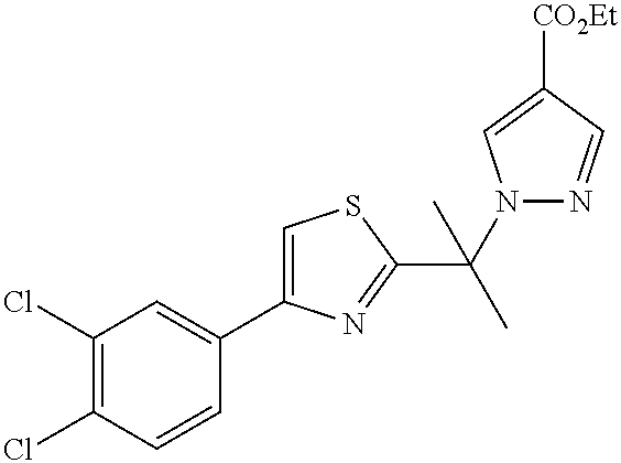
C1(C(C)(N2N=CC([CO2Et])=C2)C)=NC(C2=CC(Cl)=C(Cl)C=C2)=CS1
